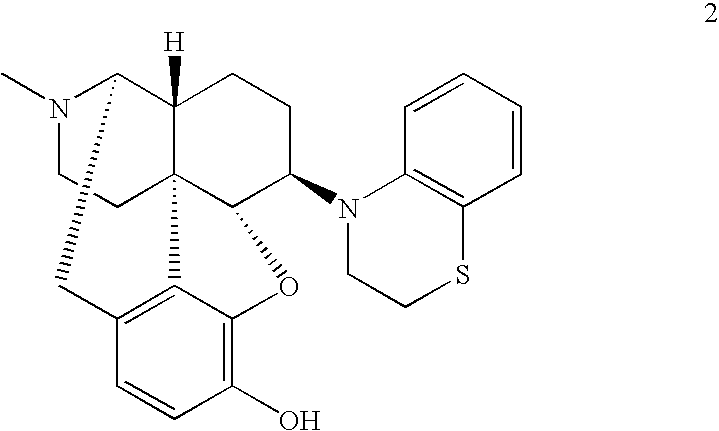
N1(C)CCC23C4([H])C1CC1=C2C(=C(O)C=C1)OC3C(N1CCSC2=C1C=CC=C2)CC4
